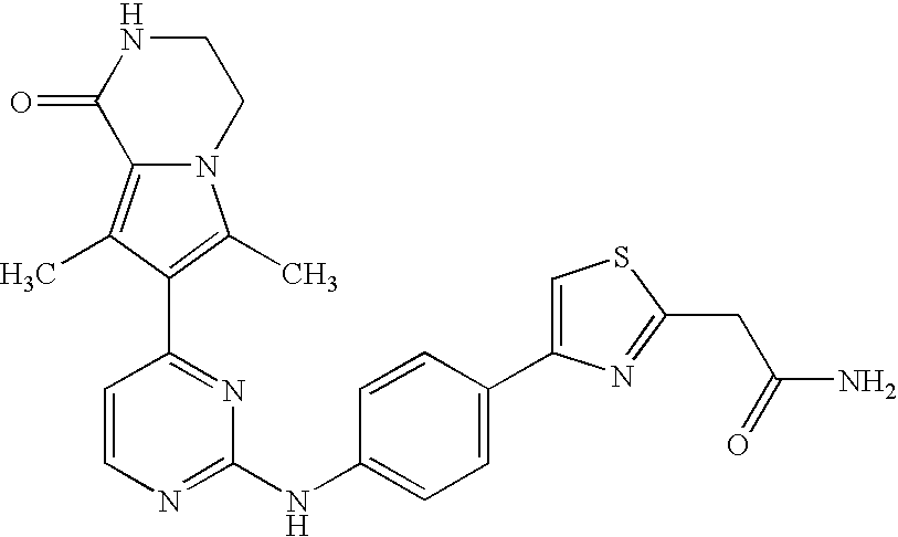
N12C(=C(C)C(C3=NC(NC4=CC=C(C5=CSC(CC(=O)N)=N5)C=C4)=NC=C3)=C1C)C(=O)NCC2
